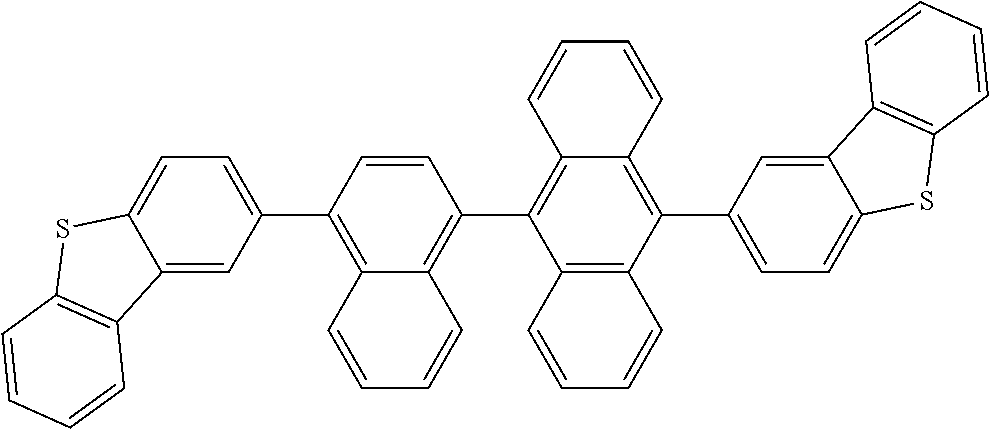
C1=CC(C2=CC=C3C(=C2)C2=C(S3)C=CC=C2)=C2C(=C1C1=C3C(=C(C4=CC=C5C(=C4)C4=C(S5)C=CC=C4)C4=C1C=CC=C4)C=CC=C3)C=CC=C2
